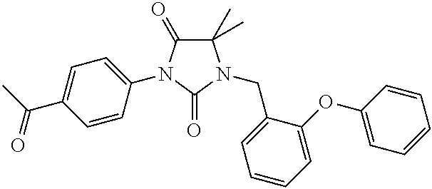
C1(C)(C)C(=O)N(C2=CC=C(C(C)=O)C=C2)C(=O)N1CC1=CC=CC=C1OC1=CC=CC=C1
